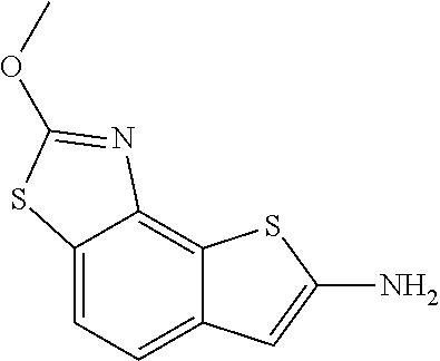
C12=CC=C3C(=C1N=C(OC)S2)SC(N)=C3
